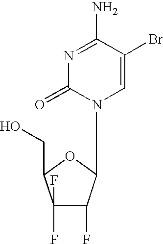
C1(F)(F)C(F)C(N2C=C(Br)C(N)=NC2=O)OC1CO
